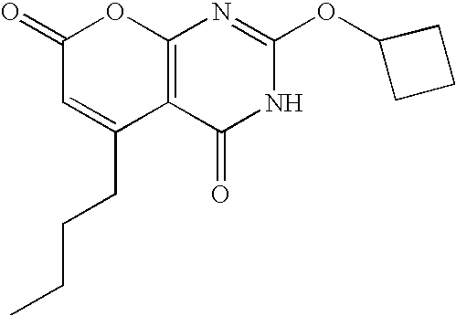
C12=C(C(=O)NC(OC3CCC3)=N1)C(CCCC)=CC(=O)O2
